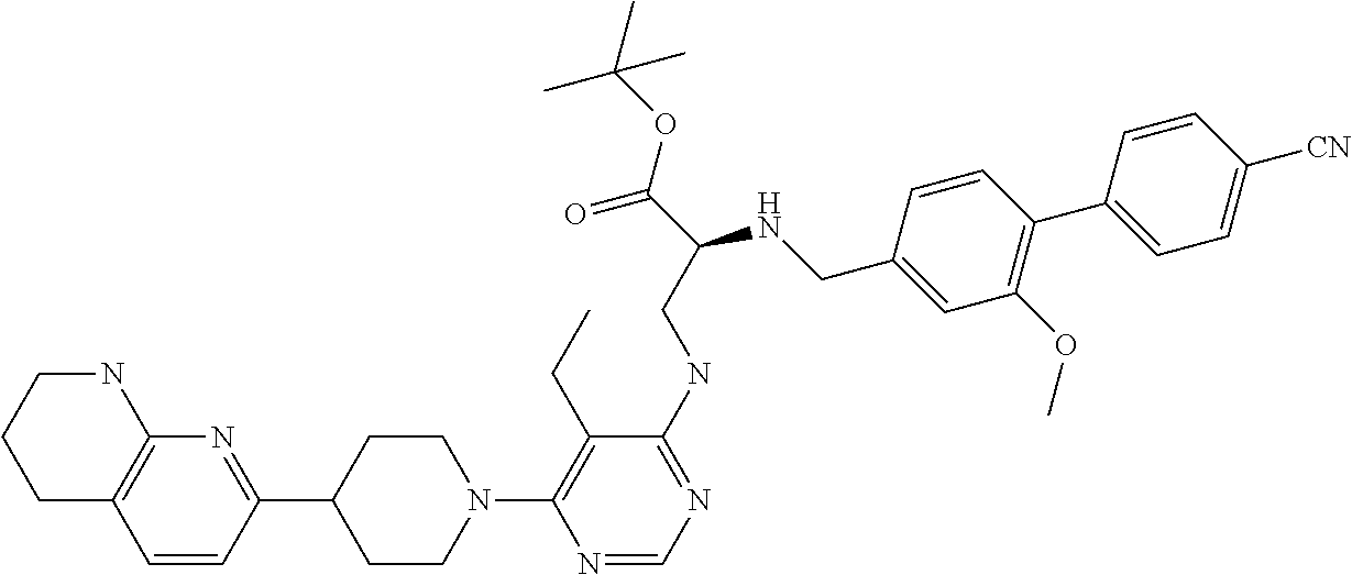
N1(C2=C(CC)C(NCC(C(=O)OC(C)(C)C)NCC3=CC(OC)=C(C4=CC=C([CN])C=C4)C=C3)=NC=N2)CCC(C2=NC3=C(C=C2)CCCN3)CC1
